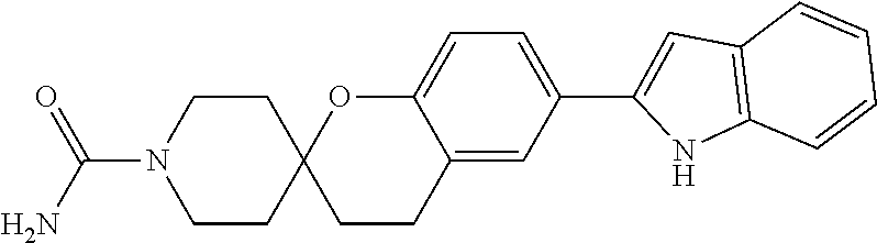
C1(C2=CC=C3C(=C2)CCC2(O3)CCN(C(N)=O)CC2)=CC2=C(N1)C=CC=C2
